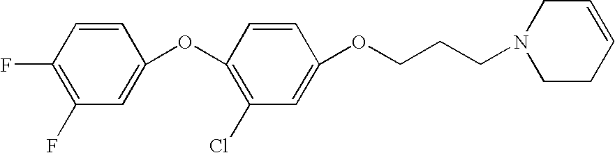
C1(OC2=C(Cl)C=C(OCCCN3CCC=CC3)C=C2)=CC(F)=C(F)C=C1
